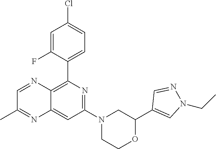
C1(C2=C3C(=CC(N4CCOC(C5=CN(CC)N=C5)C4)=N2)N=C(C)C=N3)=CC=C(Cl)C=C1F
